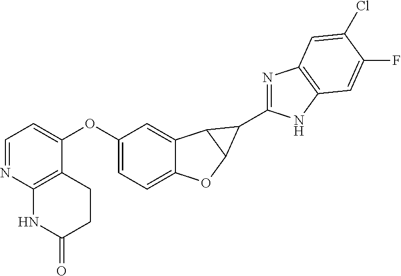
C1=NC2=C(C(OC3=CC=C4C(=C3)C3C(O4)C3C3=NC4=C(N3)C=C(F)C(Cl)=C4)=C1)CCC(=O)N2
